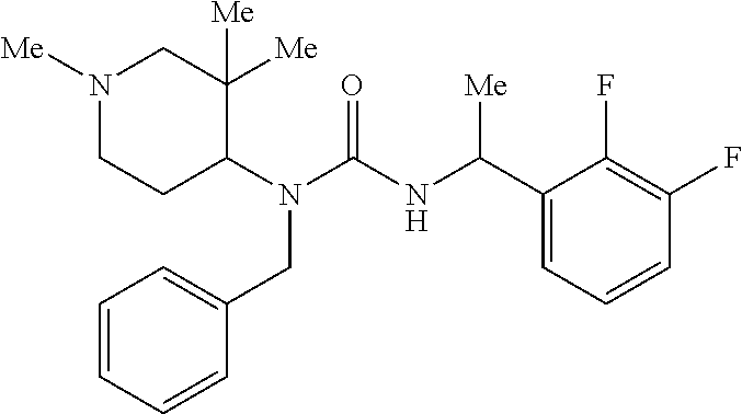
N1([Me])CCC(N(C(=O)NC(C2=CC=CC(F)=C2F)[Me])CC2=CC=CC=C2)C([Me])([Me])C1
